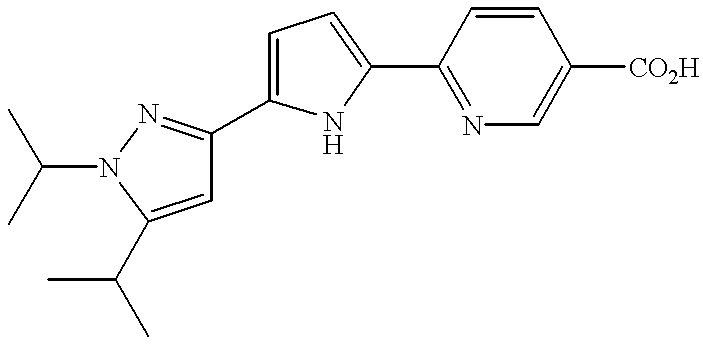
C1=CC(C2=CC=C(C3=NN(C(C)C)C(C(C)C)=C3)N2)=NC=C1[CO2H]
